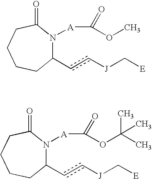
C1(cc[J]C[E])N([A]C(=O)OC)C(=O)CCCC1.C1(cc[J]C[E])N([A]C(OC(C)(C)C)=O)C(=O)CCCC1
